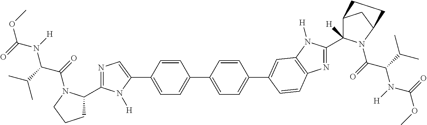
O=C(N(C(C(=O)N1C(C2=NC=C(C3=CC=C(C4=CC=C(C5=CC6=C(N=C(C7([H])C8CC(N7C(=O)C(C(C)C)N(C(OC)=O)[H])CC8)N6[H])C=C5)C=C4)C=C3)N2[H])CCC1)C(C)C)[H])OC
